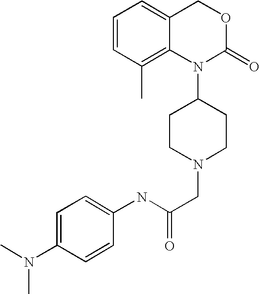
N(C(CN1CCC(N2C(=O)OCC3=CC=CC(C)=C23)CC1)=O)C1=CC=C(N(C)C)C=C1
